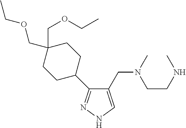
C1(CN(CCNC)C)=CNN=C1C1CCC(COCC)(COCC)CC1
